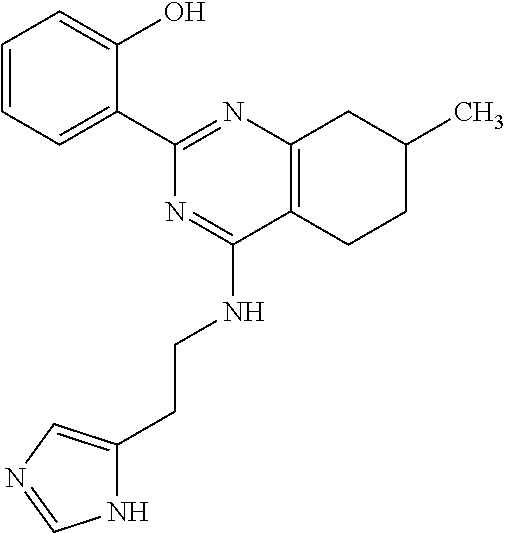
C1=CC=C(C2=NC3=C(C(NCCC4=CN=CN4)=N2)CCC(C)C3)C(O)=C1
